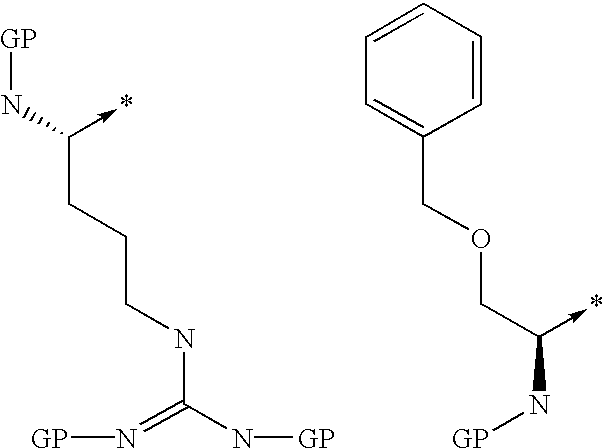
C(CCCNC(N[GP])=N[GP])(->*)N[GP].C1(COCC(N[GP])->*)=CC=CC=C1
